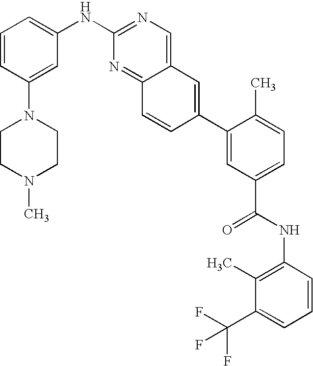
C1(NC2=NC=C3C(=N2)C=CC(C2=CC(C(NC4=C(C)C(C(F)(F)F)=CC=C4)=O)=CC=C2C)=C3)=CC=CC(N2CCN(C)CC2)=C1
